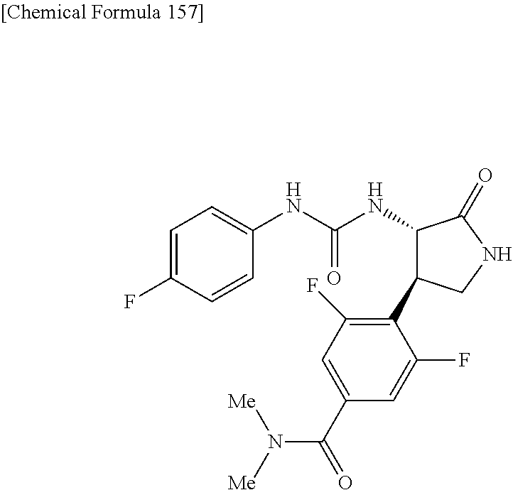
C1=C(F)C=CC(NC(NC2C(C3=C(F)C=C(C(=O)N([Me])[Me])C=C3F)CNC2=O)=O)=C1
